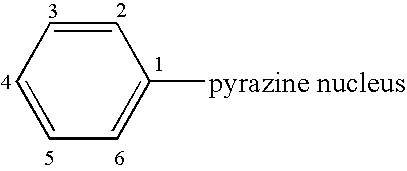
C1=CC=C([pyrazine nucleus])C=C1
